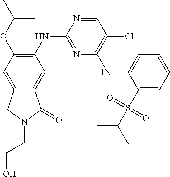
C1=NC(NC2=C(OC(C)C)C=C3C(=C2)C(=O)N(CCO)C3)=NC(NC2=CC=CC=C2S(C(C)C)(=O)=O)=C1Cl
